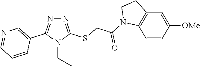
N1=C(SCC(=O)N2C3=C(C=C([OMe])C=C3)CC2)N(CC)C(C2=CN=CC=C2)=N1
